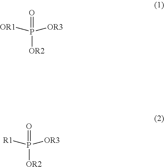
P([OR2])(=O)([OR3])[OR1].P([OR2])(=O)([OR3])[R1]
